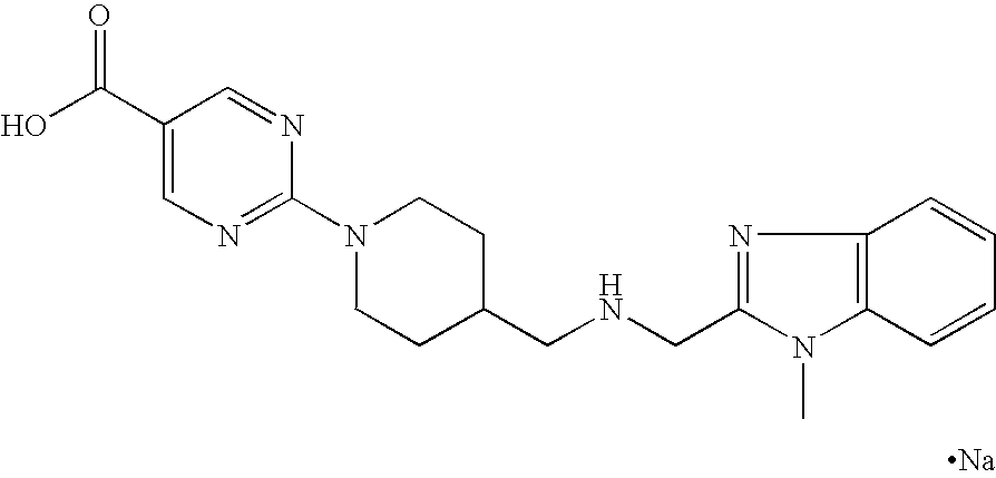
C1(C(O)=O)=CN=C(N2CCC(CNCC3=NC4=C(N3C)C=CC=C4)CC2)N=C1.[Na]
